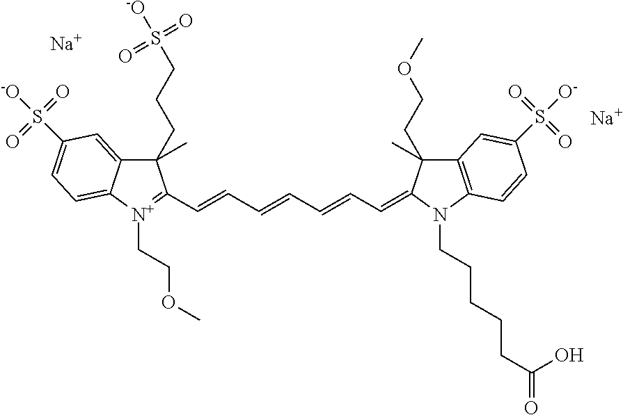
[Na].[Na].C1(C)(CCCS([-O])(=O)=O)C2=CC(S([-O])(=O)=O)=CC=C2[N+](CCOC)=C1C=CC=CC=CC=C1N(CCCCCC(=O)O)C2=C(C=C(S([O-])(=O)=O)C=C2)C1(CCOC)C
